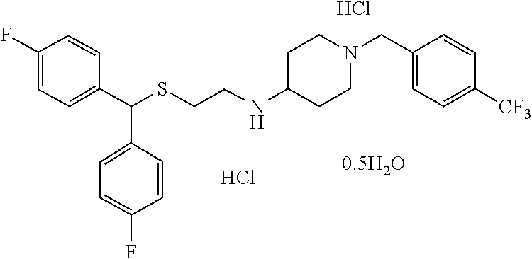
Cl.Cl.S(CCNC1CCN(CC2=CC=C([CF3])C=C2)CC1)C(C1=CC=C(F)C=C1)C1=CC=C(F)C=C1
